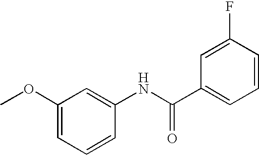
C1(OC)=CC=CC(NC(C2=CC=CC(F)=C2)=O)=C1
